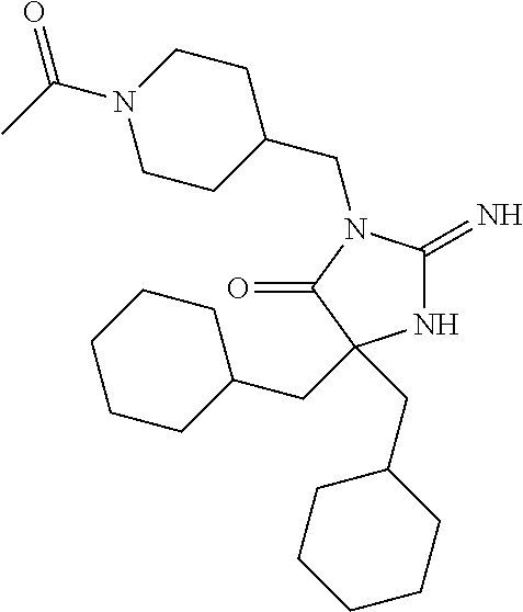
N1C(=N)N(CC2CCN(C(C)=O)CC2)C(=O)C1(CC1CCCCC1)CC1CCCCC1
